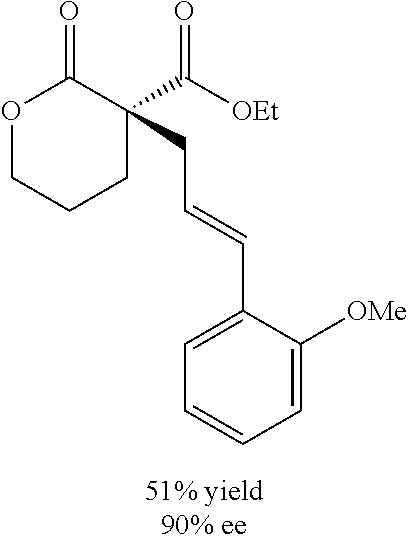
O1CCCC(C([OEt])=O)(CC=CC2=CC=CC=C2[OMe])C1=O
